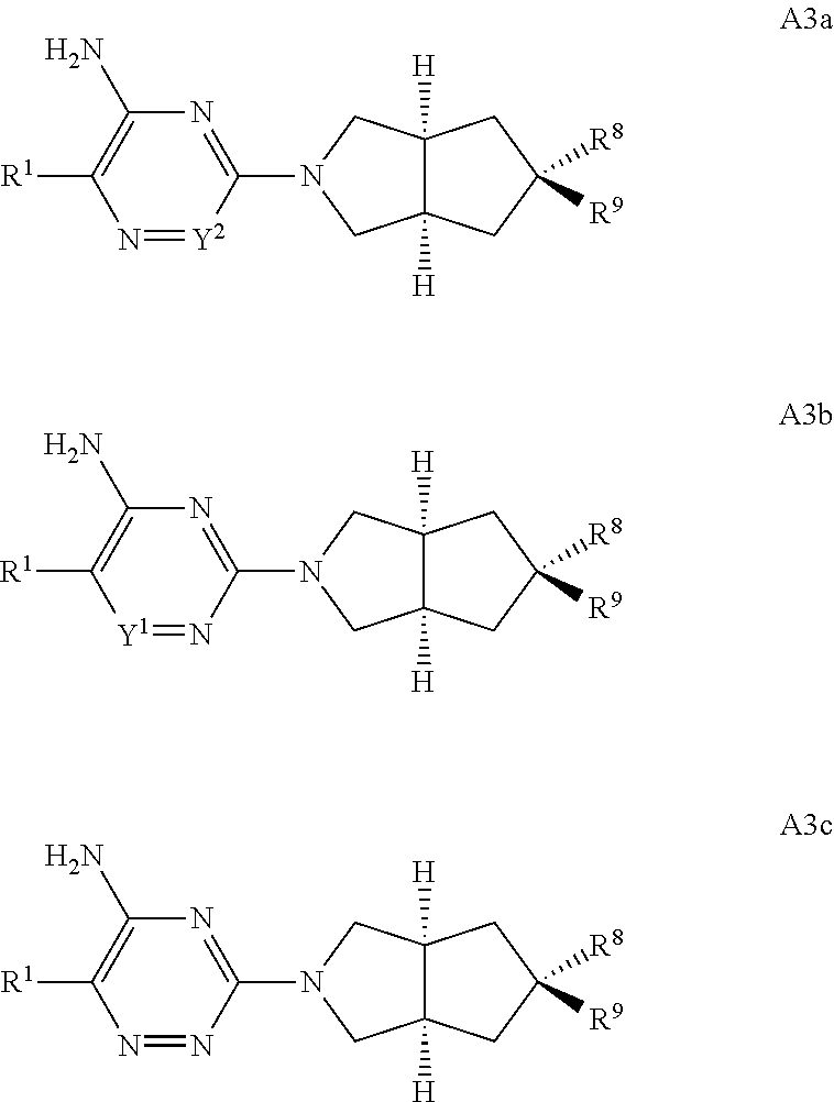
C12([H])C([H])(CC([R8])([R9])C1)CN(C1=NC(N)=C([R1])N=[Y2]1)C2.C12([H])C([H])(CC([R8])([R9])C1)CN(C1=NC(N)=C([R1])[Y1]=N1)C2.C12([H])C([H])(CC([R8])([R9])C1)CN(C1=NC(N)=C([R1])N=N1)C2
